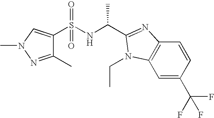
S(NC(C)C1=NC2=C(C=C(C(F)(F)F)C=C2)N1CC)(=O)(=O)C1=CN(C)N=C1C
